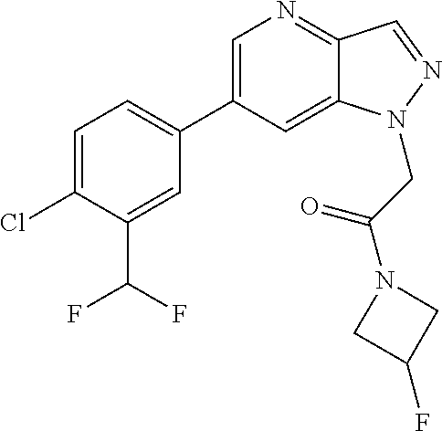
C1(C2=CC=C(Cl)C(C(F)F)=C2)=CN=C2C(=C1)N(CC(=O)N1CC(F)C1)N=C2
